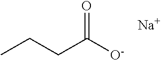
CCCC([O-])=O.[Na]
